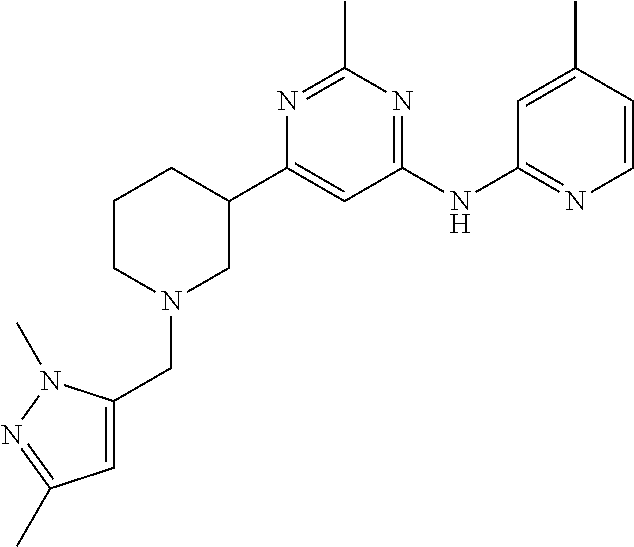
C1(NC2=NC=CC(C)=C2)=NC(C)=NC(C2CCCN(CC3=CC(C)=NN3C)C2)=C1
